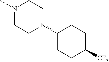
C1(N2CCN(C)CC2)CCC([CF3])CC1
